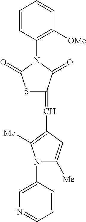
C1(N2C(=O)SC(=CC3=C([Me])N(C4=CN=CC=C4)C([Me])=C3)C2=O)=C([OMe])C=CC=C1
